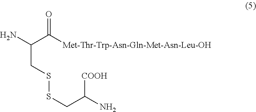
NC(C([Met-Thr-Trp-Asn-Gln-Met-Asn-Leu-OH])=O)CSSCC([COOH])N
